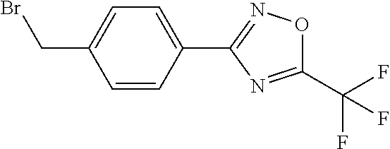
C(C1=CC=C(C2=NOC(C(F)(F)F)=N2)C=C1)Br
